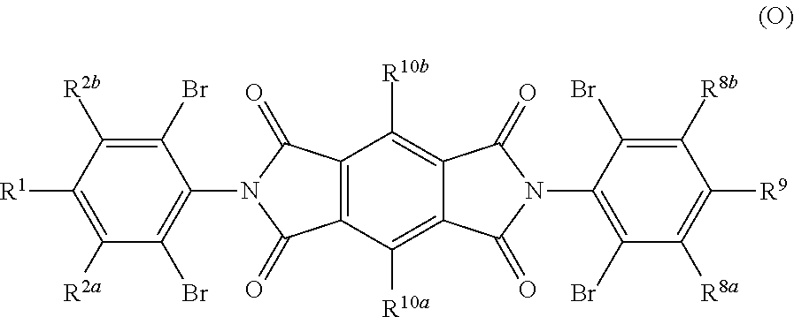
C12=C(C([R10a])=C3C(=C1[R10b])C(=O)N(C1=C(Br)C([R8a])=C([R9])C([R8b])=C1Br)C3=O)C(=O)N(C1=C(Br)C([R2a])=C([R1])C([R2b])=C1Br)C2=O
